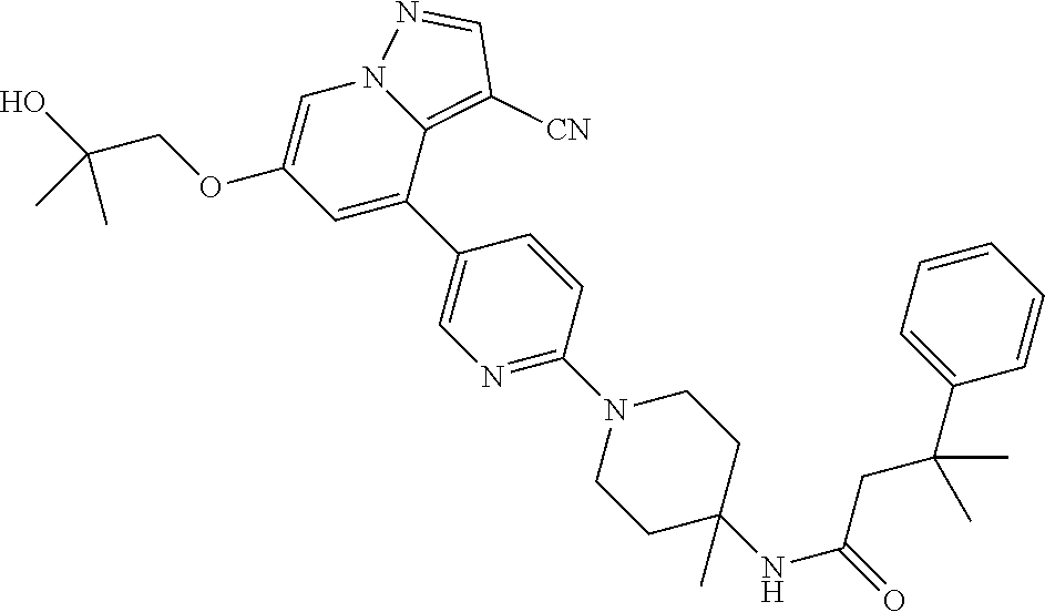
N1=C(N2CCC(NC(=O)CC(C3=CC=CC=C3)(C)C)(C)CC2)C=CC(C2=CC(OCC(O)(C)C)=CN3C2=C([CN])C=N3)=C1
